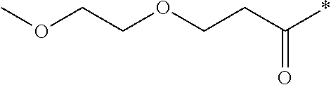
COCCOCCC(*)=O
